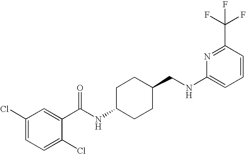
C1(Cl)=CC=C(Cl)C(C(NC2CCC(CNC3=CC=CC(C(F)(F)F)=N3)CC2)=O)=C1
